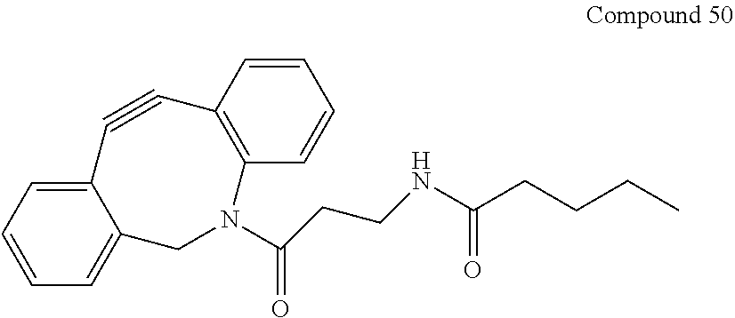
C12=CC=CC=C1CN(C(CCNC(CCCC)=O)=O)C1=C(C#C2)C=CC=C1
